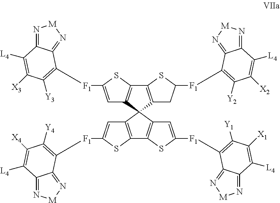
N1=C2C(=N[M]1)C([F1]C1=CC3=C(C4=C(C35C3=C(C6=C5C=C([F1]C5=C([Y3])C([X3])=C([L4])C7=N[M]N=C75)S6)SC([F1]C5=C([Y2])C([X2])=C([L4])C6=N[M]N=C65)C3)C=C([F1]C3=C([Y4])C([X4])=C([L4])C5=N[M]N=C53)S4)S1)=C([Y1])C([X1])=C2[L4]
